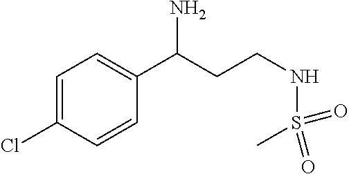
C1=C(Cl)C=CC(C(CCNS(=O)(C)=O)N)=C1
